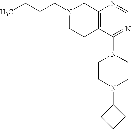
C(CC)CN1CCC2=C(C1)N=CN=C2N1CCN(C2CCC2)CC1
